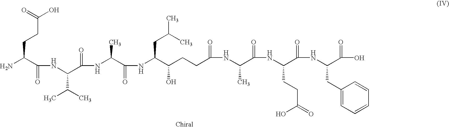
NC(C(=O)NC(C(NC(C(=O)NC(C(CCC(=O)NC(C(NC(C(NC(C(O)=O)CC1=CC=CC=C1)=O)CCC(O)=O)=O)C)O)CC(C)C)C)=O)C(C)C)CCC(=O)O
